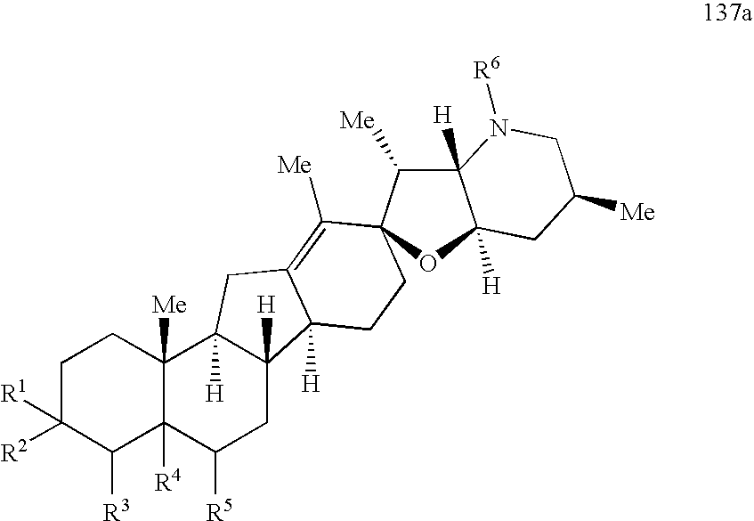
C1C([R1])([R2])C([R3])C2([R4])C([Me])(C1)C1([H])C([H])(CC2[R5])C2([H])C(=C([Me])C3(CC2)C([Me])C2([H])C([H])(O3)CC([Me])CN2[R6])C1
